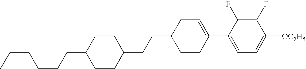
C1(F)=C(F)C(C2=CCC(CCC3CCC(CCCCCC)CC3)CC2)=CC=C1[OC2H5]
